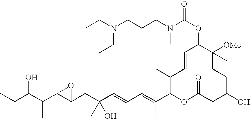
CCC(C(C1C(CC(C=CC=C(C2OC(=O)CC(O)CCC([OMe])(C)C(OC(=O)N(CCCN(CC)CC)C)C=CC2C)C)(O)C)O1)C)O
